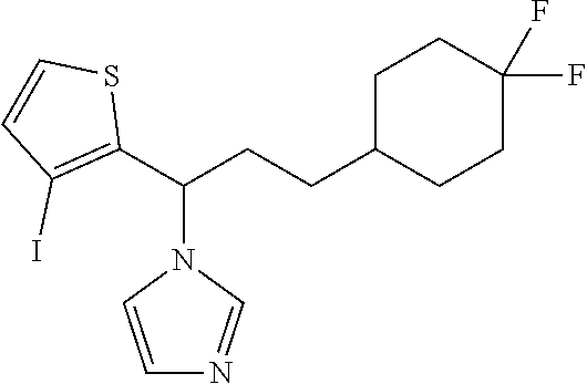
C1C(CCC(C2=C(I)C=CS2)N2C=CN=C2)CCC(F)(F)C1
